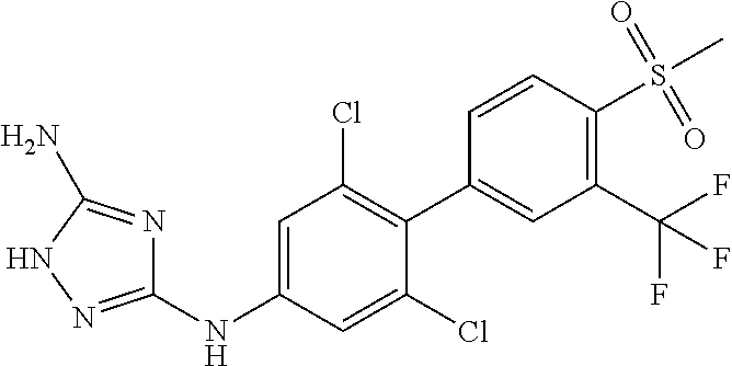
C1(NC2=CC(Cl)=C(C3=CC(C(F)(F)F)=C(S(C)(=O)=O)C=C3)C(Cl)=C2)=NNC(N)=N1
